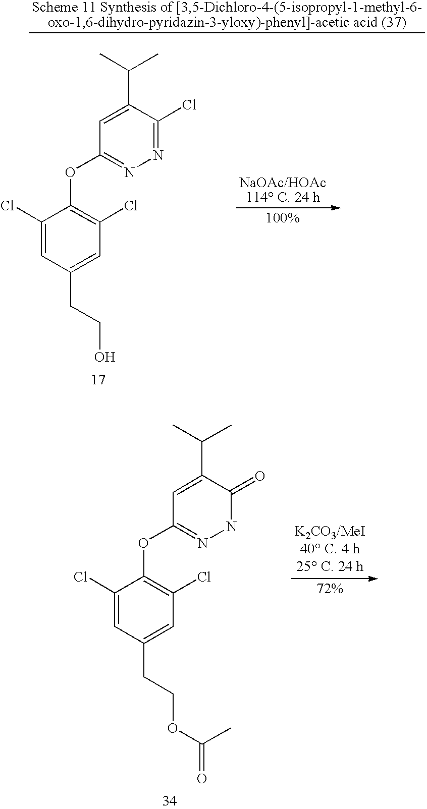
N1=C(Cl)C(C(C)C)=CC(OC2=C(Cl)C=C(CCO)C=C2Cl)=N1.N1C(=O)C(C(C)C)=CC(OC2=C(Cl)C=C(CCOC(C)=O)C=C2Cl)=N1
